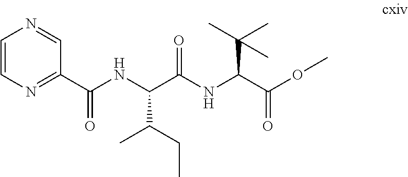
N(C(C(NC(C(=O)OC)C(C)(C)C)=O)C(CC)C)C(C1=NC=CN=C1)=O
